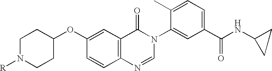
C1(OC2CCN([R])CC2)=CC2=C(C=C1)N=CN(C1=CC(C(NC3CC3)=O)=CC=C1C)C2=O
